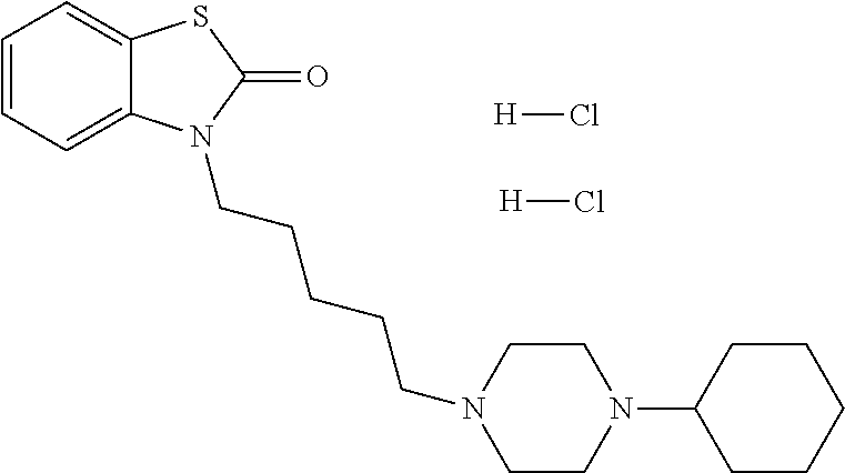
C1=CC=C2C(=C1)SC(=O)N2CCCCCN1CCN(C2CCCCC2)CC1.[H]Cl.[H]Cl
